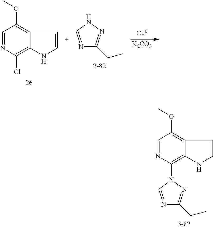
[K2CO3].N1=CNN=C1CC.C1=NC(Cl)=C2C(=C1OC)C=CN2.C1=NC(N2N=C(CC)N=C2)=C2C(=C1OC)C=CN2
